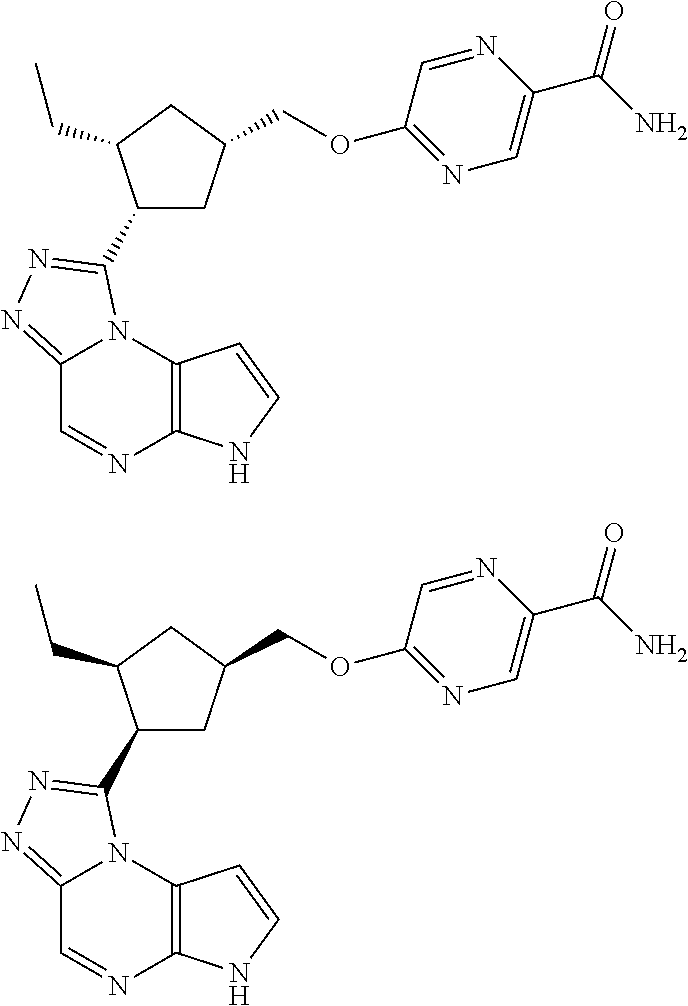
C12=NN=C(C3CC(COC4=NC=C(C(N)=O)N=C4)CC3CC)N1C1=C(N=C2)NC=C1.C12=NN=C(C3CC(COC4=NC=C(C(N)=O)N=C4)CC3CC)N1C1=C(N=C2)NC=C1
